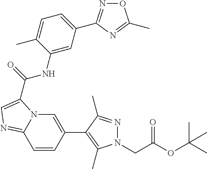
N1(CC(OC(C)(C)C)=O)N=C(C)C(C2=CN3C(=NC=C3C(NC3=CC(C4=NOC(C)=N4)=CC=C3C)=O)C=C2)=C1C
